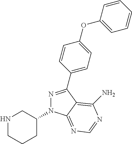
N1CCCC(N2N=C(C3=CC=C(OC4=CC=CC=C4)C=C3)C3=C(N)N=CN=C23)C1
